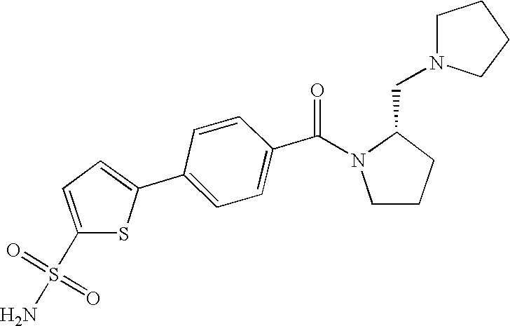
C1=CC(C(N2CCCC2CN2CCCC2)=O)=CC=C1C1=CC=C(S(=O)(=O)N)S1
